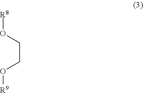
C(CO[R8])O[R9]
